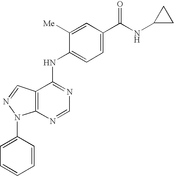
C12=C(C(NC3=CC=C(C(NC4CC4)=O)C=C3[Me])=NC=N1)C=NN2C1=CC=CC=C1
